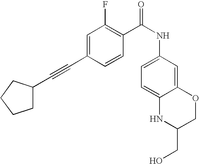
C1(C#CC2CCCC2)=CC(F)=C(C(NC2=CC=C3C(=C2)OCC(CO)N3)=O)C=C1
